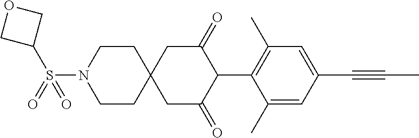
C1CN(S(=O)(C2COC2)=O)CCC12CC(=O)C(C1=C(C)C=C(C#CC)C=C1C)C(=O)C2
